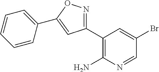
C1(C2=NOC(C3=CC=CC=C3)=C2)=C(N)N=CC(Br)=C1
